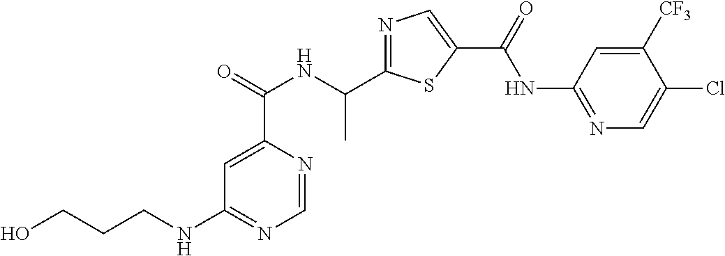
N1=C(C(NC(C2=CC(NCCCO)=NC=N2)=O)C)SC(C(=O)NC2=NC=C(Cl)C([CF3])=C2)=C1
